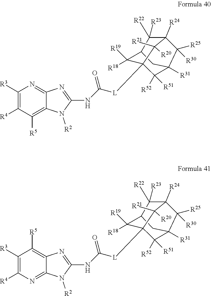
N1=C(NC([L]C23C([R18])([R19])C4CC([R31])(C2([R51])[R52])C([R25])([R30])C([R24])(C4([R23])[R22])C3([R21])[R20])=O)N([R2])C2=C([R5])C([R4])=C([R3])N=C12.N1=C(NC([L]C23C([R18])([R19])C4CC([R31])(C2([R51])[R52])C([R25])([R30])C([R24])(C4([R23])[R22])C3([R21])[R20])=O)N([R2])C2=NC([R4])=C([R3])C([R5])=C12
